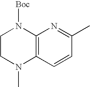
C12=C(C=CC(C)=N1)N(C)CCN2[Boc]
